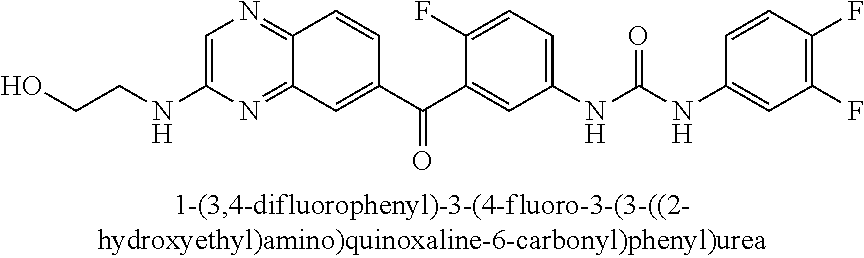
C1=C(NCCO)N=C2C(=N1)C=CC(C(C1=CC(NC(NC3=CC(F)=C(F)C=C3)=O)=CC=C1F)=O)=C2
